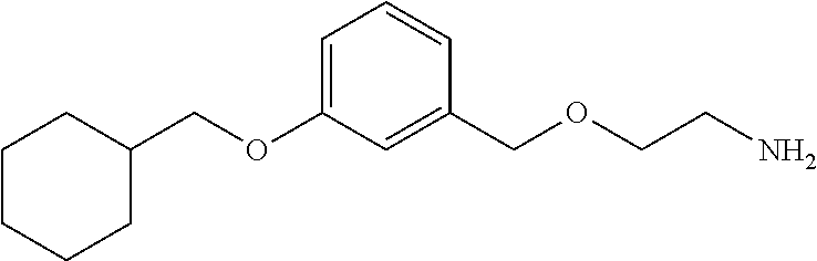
C1CCCC(COC2=CC=CC(COCCN)=C2)C1
